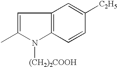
C1=C(C)N([(CH2)2COOH])C2=C1C=C([C2H5])C=C2
